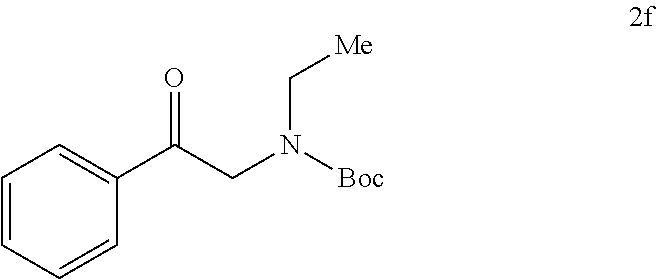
C1=CC=CC(C(CN([Boc])C[Me])=O)=C1
